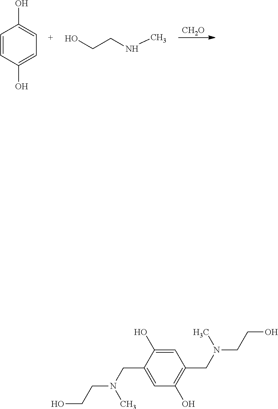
[CH2O].C1=CC(O)=CC=C1O.OCCNC.C(CN(C)CC1=C(O)C=C(CN(CCO)C)C(O)=C1)O
